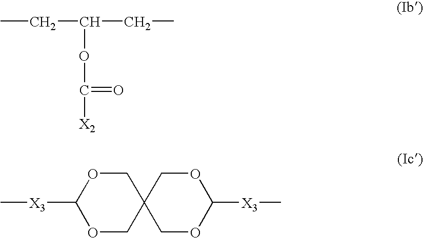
CCC(CC)OC([X2])=O.O1CC2(COC1[X3]C)COC([X3]C)OC2
